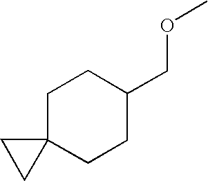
C1C2(CCC(COC)C1)CC2
